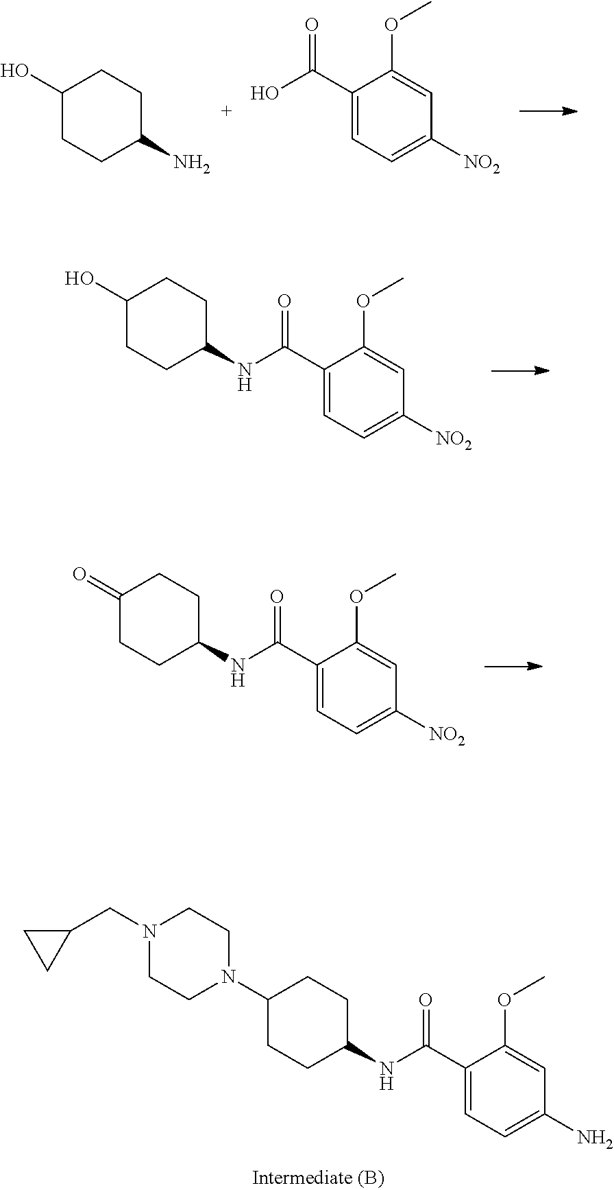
C1(O)CCC(N)CC1.C1(C(O)=O)=CC=C([NO2])C=C1OC.C1(C(NC2CCC(O)CC2)=O)=CC=C([NO2])C=C1OC.C1(C(NC2CCC(=O)CC2)=O)=CC=C([NO2])C=C1OC.C1(C(NC2CCC(N3CCN(CC4CC4)CC3)CC2)=O)=CC=C(N)C=C1OC
